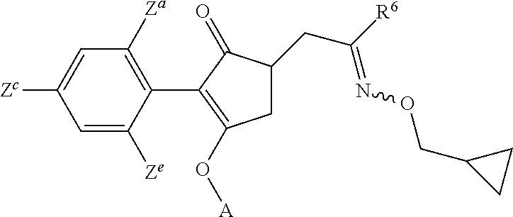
C1=C([Zc])C=C([Ze])C(C2=C(O[A])CC(CC([R6])=NOCC3CC3)C2=O)=C1[Za]
